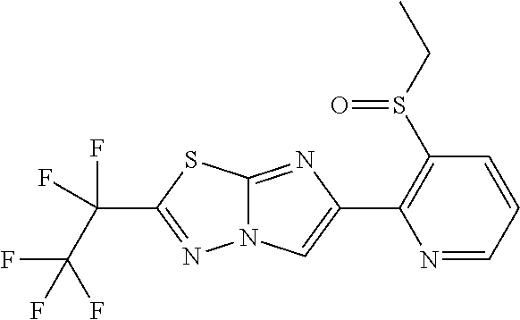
N1=CC=CC(S(CC)=O)=C1C1=CN2C(=N1)SC(C(F)(F)C(F)(F)F)=N2
